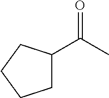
C1C(C(C)=O)CCC1
